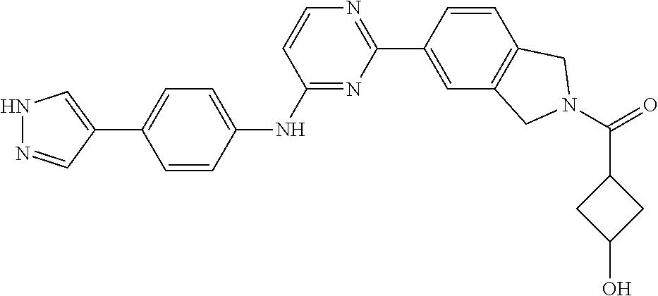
N1N=CC(C2=CC=C(NC3=NC(C4=CC5=C(C=C4)CN(C(=O)C4CC(O)C4)C5)=NC=C3)C=C2)=C1
